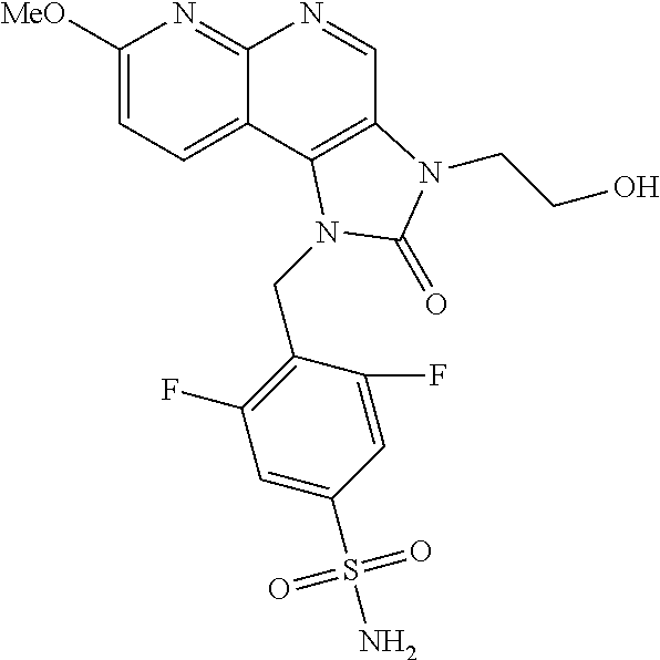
C1([MeO])=CC=C2C(=N1)N=CC1=C2N(CC2=C(F)C=C(S(N)(=O)=O)C=C2F)C(=O)N1CCO
